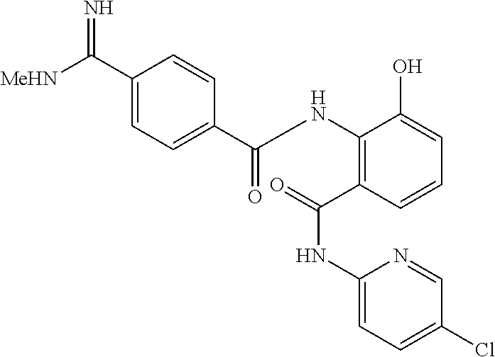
C(=N)(C1=CC=C(C(NC2=C(C(=O)NC3=CC=C(Cl)C=N3)C=CC=C2O)=O)C=C1)[MeHN]
